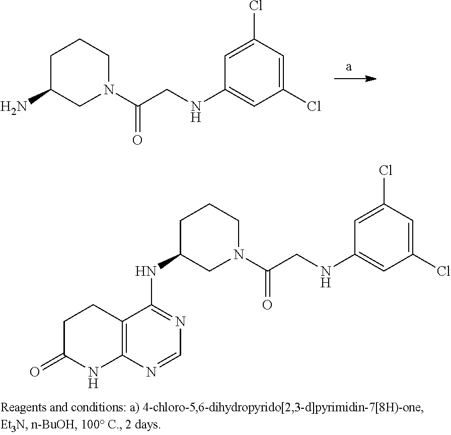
C1(Cl)=CC(Cl)=CC(NCC(N2CCCC(N)C2)=O)=C1.C1(Cl)=CC(Cl)=CC(NCC(N2CCCC(NC3=NC=NC4=C3CCC(=O)N4)C2)=O)=C1
